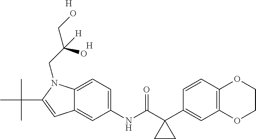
C1(C2(C(NC3=CC=C4C(=C3)C=C(C(C)(C)C)N4CC(CO)(O)[H])=O)CC2)=CC2=C(C=C1)OCCO2.[H].[H]
